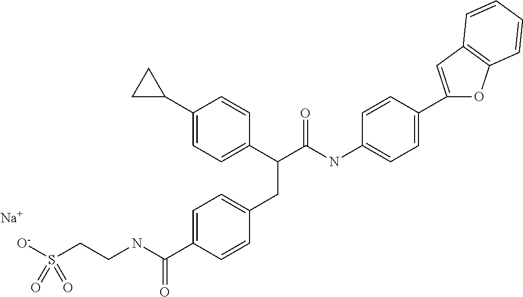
N(C(C(C1=CC=C(C2CC2)C=C1)CC1=CC=C(C(NCCS([O-])(=O)=O)=O)C=C1)=O)C1=CC=C(C2=CC3=C(O2)C=CC=C3)C=C1.[Na]
